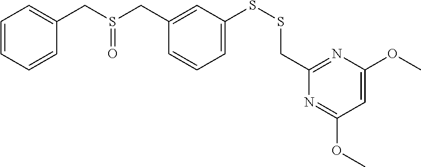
C1=CC=CC(CS(CC2=CC(SSCC3=NC(OC)=CC(OC)=N3)=CC=C2)=O)=C1
